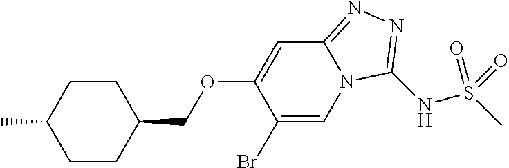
N(S(C)(=O)=O)C1=NN=C2N1C=C(Br)C(OCC1CCC(C)CC1)=C2
